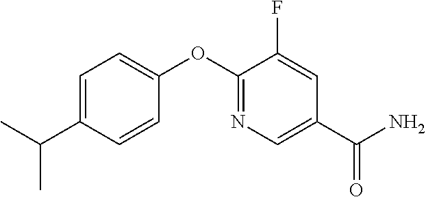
C1=C(C(C)C)C=CC(OC2=NC=C(C(N)=O)C=C2F)=C1
